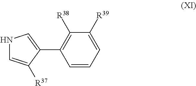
C1=CC=C([R39])C([R38])=C1C1=CNC=C1[R37]
